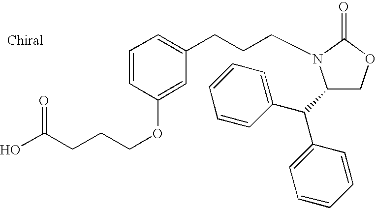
C(CN1C(C(C2=CC=CC=C2)C2=CC=CC=C2)COC1=O)CC1=CC=CC(OCCCC(O)=O)=C1
